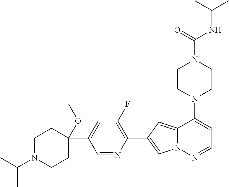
N1(C2=CC=NN3C2=CC(C2=C(F)C=C(C4(OC)CCN(C(C)C)CC4)C=N2)=C3)CCN(C(NC(C)C)=O)CC1
